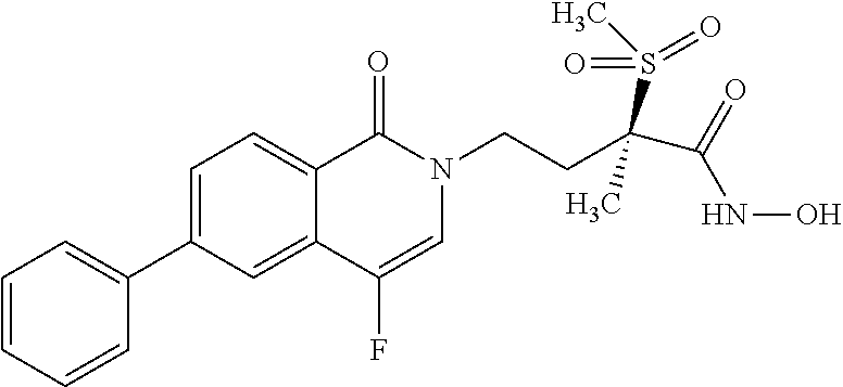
C1=CC=CC(C2=CC=C3C(=C2)C(F)=CN(CCC(C(=O)NO)(S(C)(=O)=O)C)C3=O)=C1
